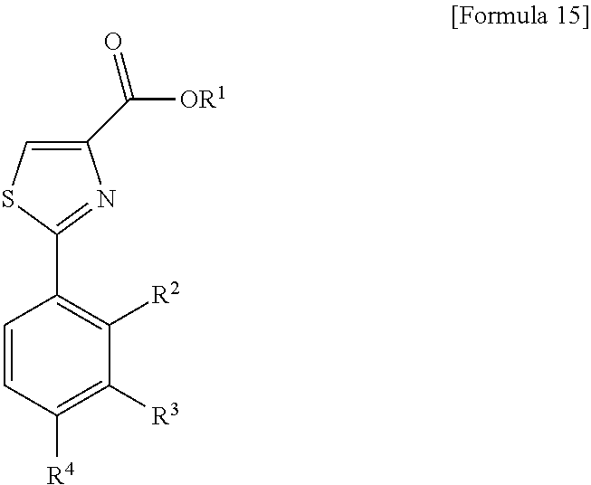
C1([R3])=C([R4])C=CC(C2=NC(C([OR1])=O)=CS2)=C1[R2]
